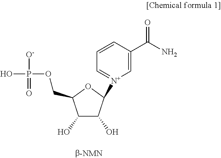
C1(O)C(O)C([N+]2=CC=CC(C(N)=O)=C2)OC1COP(O)([O-])=O
